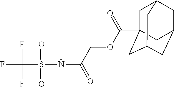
C(S(NC(=O)COC(=O)C12CC3CC(CC(C1)C3)C2)(=O)=O)(F)(F)F
